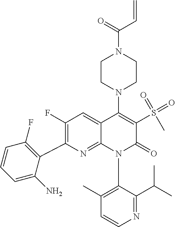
C1(F)=C(C2=C(F)C=CC=C2N)N=C2C(=C1)C(N1CCN(C(=O)C=C)CC1)=C(S(C)(=O)=O)C(=O)N2C1=C(C)C=CN=C1C(C)C
